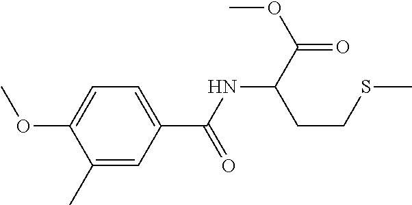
C1=C(C(NC(C(=O)OC)CCSC)=O)C=C(C)C(OC)=C1
